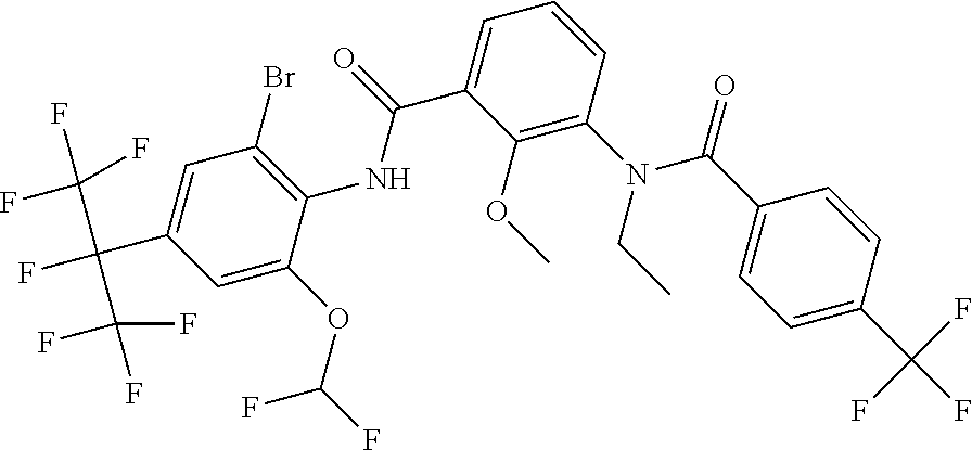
C1(OC)=C(N(C(C2=CC=C(C(F)(F)F)C=C2)=O)CC)C=CC=C1C(NC1=C(Br)C=C(C(F)(C(F)(F)F)C(F)(F)F)C=C1OC(F)F)=O
